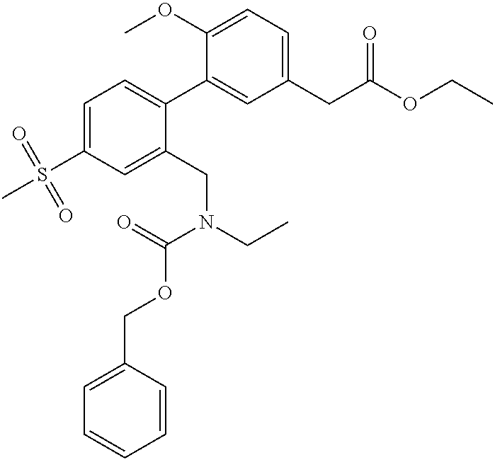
C1=C(S(C)(=O)=O)C=C(CN(CC)C(OCC2=CC=CC=C2)=O)C(C2=CC(CC(=O)OCC)=CC=C2OC)=C1
